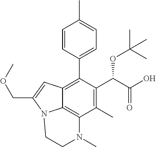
C1(C)=C(C(C(O)=O)OC(C)(C)C)C(C2=CC=C(C)C=C2)=C2C3=C1N(C)CCN3C(COC)=C2
